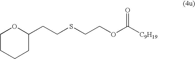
C1CCCC(CCSCCOC([C9H19])=O)O1
